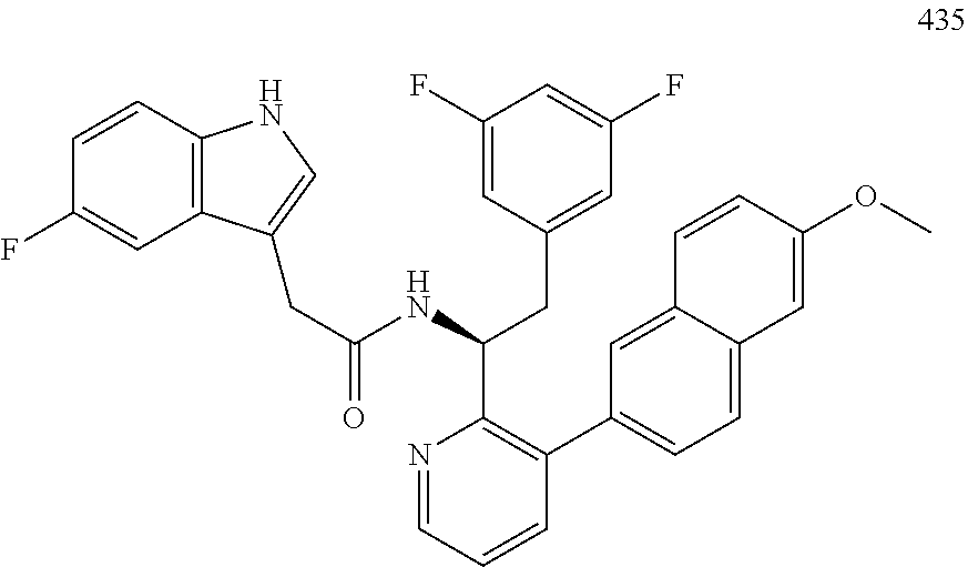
C1=CC2=C(C=C1F)C(CC(=O)NC(CC1=CC(F)=CC(F)=C1)C1=C(C3=CC=C4C(=C3)C=CC(OC)=C4)C=CC=N1)=CN2
